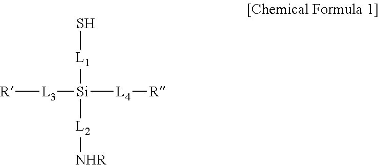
[R][L3][Si]([L4][R])([L1]S)[L2][NHR]
